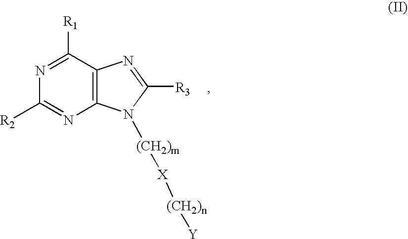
N1=C([R1])C2=C(N=C1[R2])N([(CH2)m][X][(CH2)n][Y])C([R3])=N2
